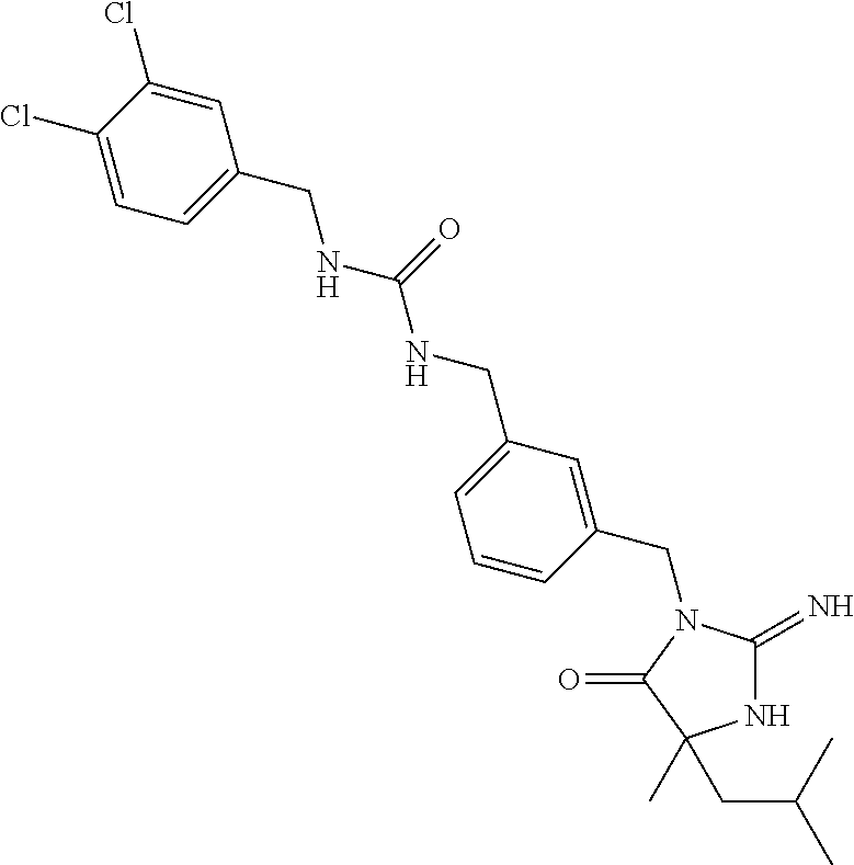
N1C(=N)N(CC2=CC(CNC(NCC3=CC=C(Cl)C(Cl)=C3)=O)=CC=C2)C(=O)C1(C)CC(C)C
